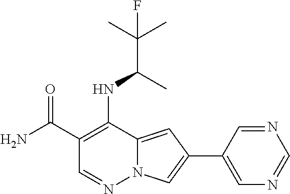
C1(C(N)=O)=C(NC(C(C)(C)F)C)C2=CC(C3=CN=CN=C3)=CN2N=C1
